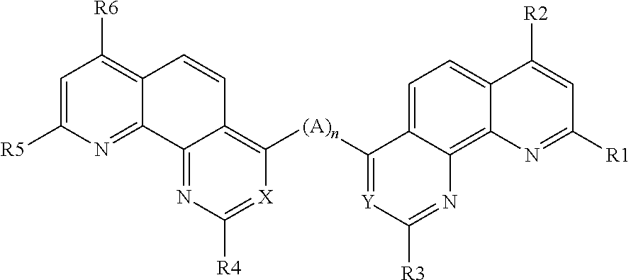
C1=C([R5])N=C2C(=C1[R6])C=CC1=C([(A)n]C3=[Y]C([R3])=NC4=C5C(=CC=C34)C([R2])=CC([R1])=N5)[X]=C([R4])N=C21
